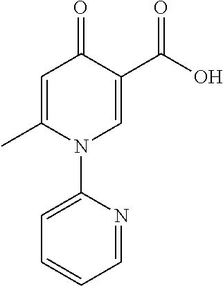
C1=C(C)N(C2=CC=CC=N2)C=C(C(=O)O)C1=O
